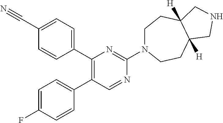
C1(C#N)=CC=C(C2=C(C3=CC=C(F)C=C3)C=NC(N3CCC4([H])C([H])(CC3)CNC4)=N2)C=C1
